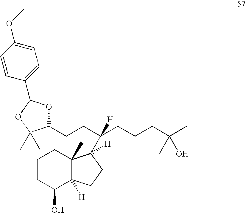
C1CC(O)C2([H])C(C)(C1)C(C([H])(CCC1OC(C3=CC=C(OC)C=C3)OC1(C)C)CCCC(C)(O)C)([H])CC2
